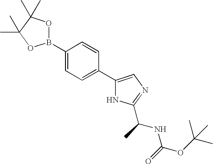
C1(B2OC(C)(C)C(C)(C)O2)=CC=C(C2=CN=C(C(C)NC(OC(C)(C)C)=O)N2)C=C1
